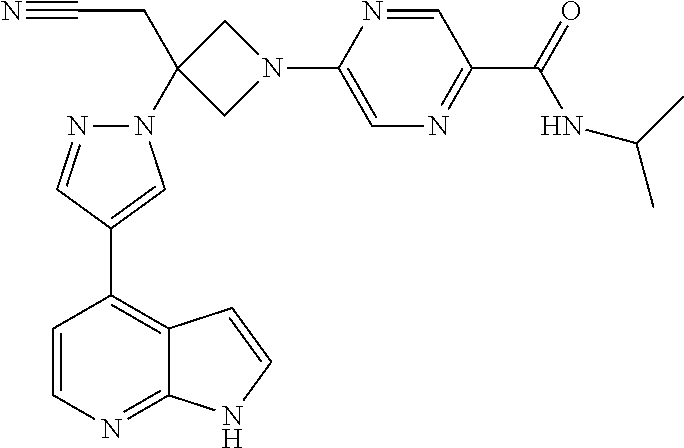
C1=CN=C2C(=C1C1=CN(C3(CC#N)CN(C4=CN=C(C(=O)NC(C)C)C=N4)C3)N=C1)C=CN2
